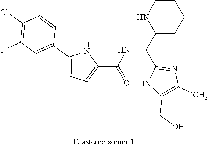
C1CNC(C(C2=NC(C)=C(CO)N2)NC(C2=CC=C(C3=CC(F)=C(Cl)C=C3)N2)=O)CC1
